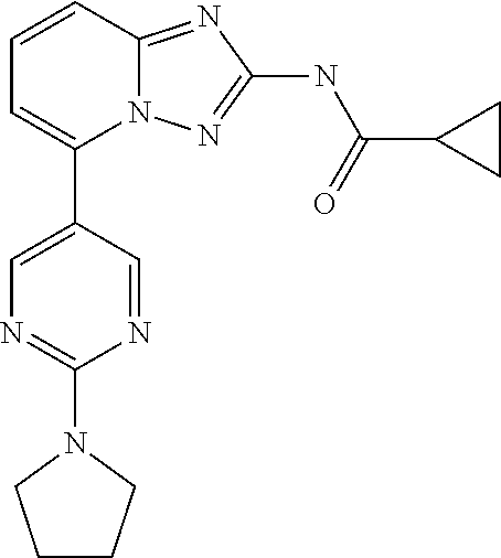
C1=CC2=NC(NC(=O)C3CC3)=NN2C(C2=CN=C(N3CCCC3)N=C2)=C1
